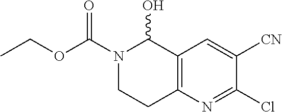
N1(C(OCC)=O)CCC2=C(C1O)C=C([CN])C(Cl)=N2
